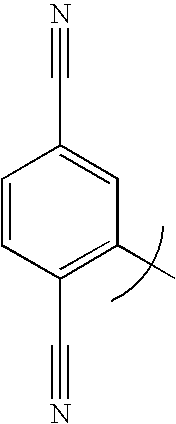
C1=CC(C#N)=C(C)C=C1C#N
